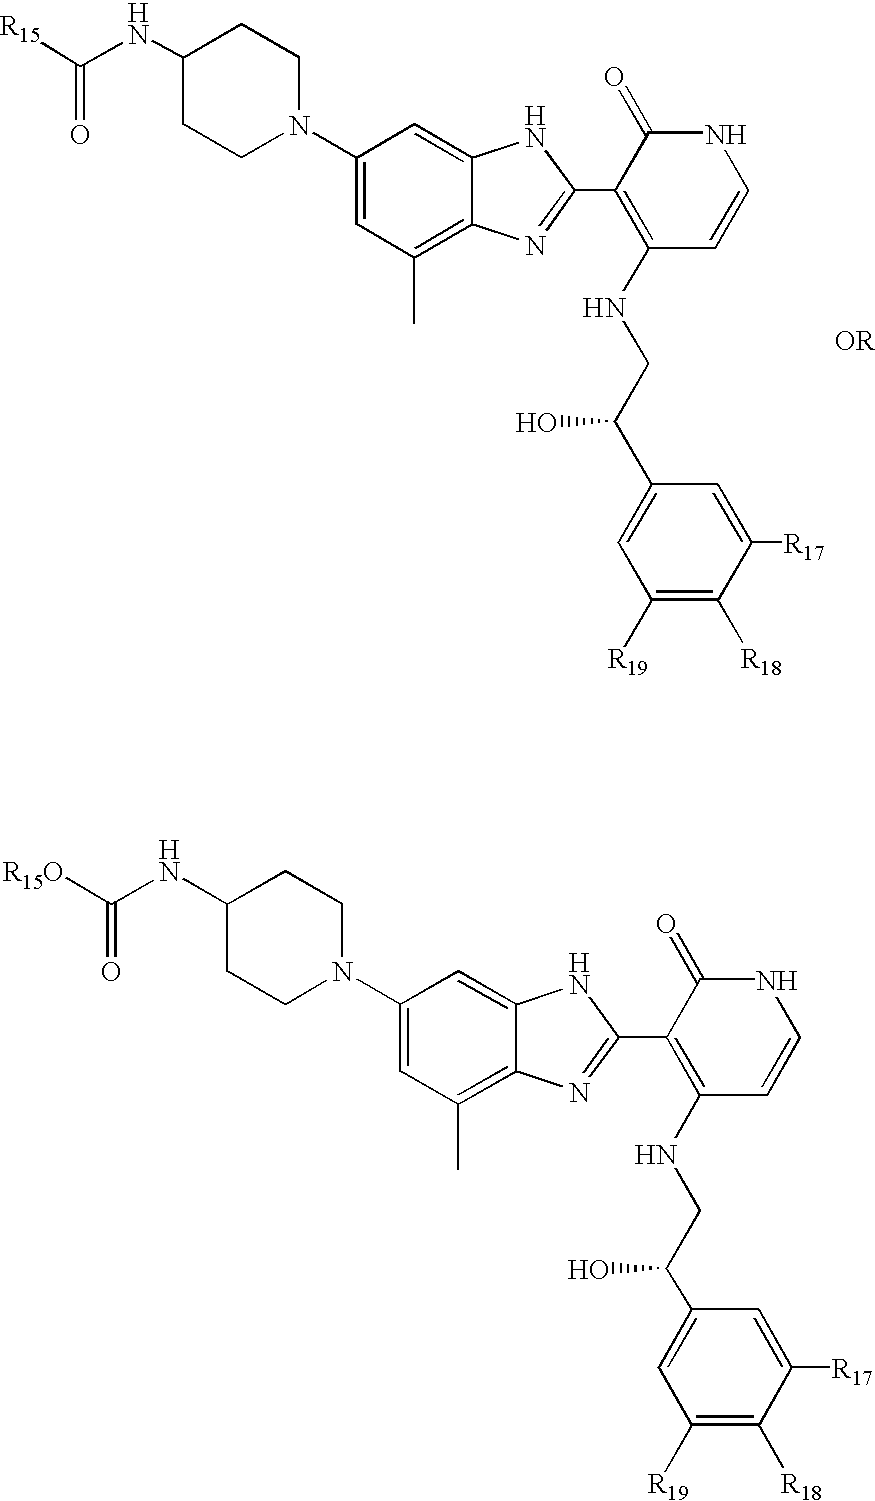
C1(N2CCC(NC([R15O])=O)CC2)=CC(C)=C2C(=C1)NC(C1=C(NCC(C3=CC([R19])=C([R18])C([R17])=C3)O)C=CNC1=O)=N2.C1(N2CCC(NC([R15])=O)CC2)=CC(C)=C2C(=C1)NC(C1=C(NCC(C3=CC([R19])=C([R18])C([R17])=C3)O)C=CNC1=O)=N2
